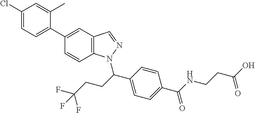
C1(Cl)=CC=C(C2=CC3=C(C=C2)N(C(C2=CC=C(C(NCCC(O)=O)=O)C=C2)CCC(F)(F)F)N=C3)C(C)=C1
